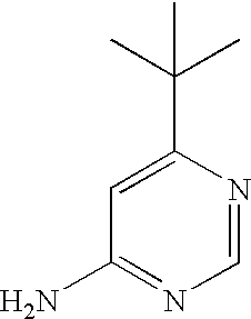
C1(C(C)(C)C)=CC(N)=NC=N1
